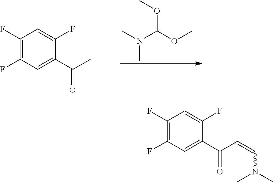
CN(C(OC)OC)C.C1(F)=C(F)C=C(C(C)=O)C(F)=C1.C1(F)=C(F)C=C(C(C=CN(C)C)=O)C(F)=C1
